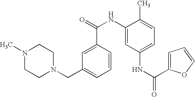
C(C1=CC=CC(C(NC2=CC(NC(=O)C3=CC=CO3)=CC=C2C)=O)=C1)N1CCN(C)CC1
